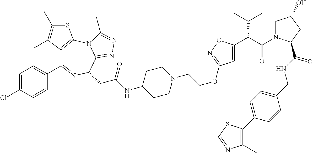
C12=C(N3C(=NN=C3C)C(CC(NC3CCN(CCOC4=NOC(C(C(=O)N5CC(O)CC5C(NCC5=CC=C(C6=C(C)N=CS6)C=C5)=O)C(C)C)=C4)CC3)=O)N=C1C1=CC=C(Cl)C=C1)SC(C)=C2C
